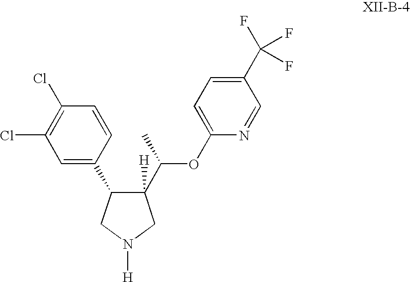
C1(C2C([H])(C(C)OC3=CC=C(C(F)(F)F)C=N3)CN([H])C2)=CC(Cl)=C(Cl)C=C1
